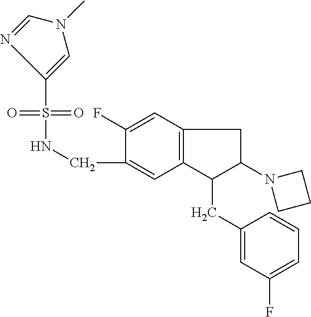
C1(S(=O)(=O)NCC2=CC3=C(C=C2F)CC(N2CCC2)C3CC2=CC(F)=CC=C2)=CN(C)C=N1
